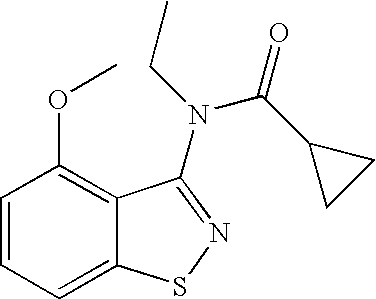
C1=CC=C2C(=C1OC)C(N(CC)C(C1CC1)=O)=NS2
